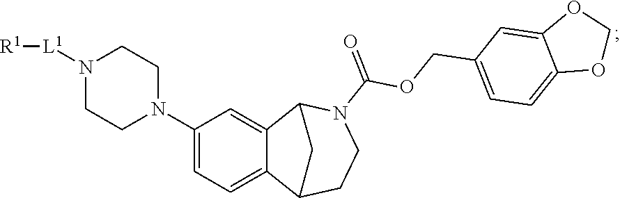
C1(N2CCN([L1][R1])CC2)=CC=C2C(=C1)C1N(C(=O)OCC3=CC=C4C(=C3)OCO4)CCC2C1
